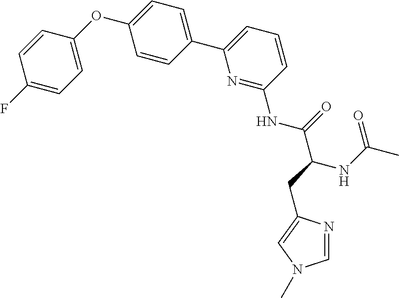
C1=CC(OC2=CC=C(C3=CC=CC(NC(C(CC4=CN(C)C=N4)NC(C)=O)=O)=N3)C=C2)=CC=C1F
